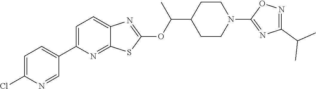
C1=C(C2=CC=C(Cl)N=C2)N=C2C(=C1)N=C(OC(C1CCN(C3=NC(C(C)C)=NO3)CC1)C)S2
